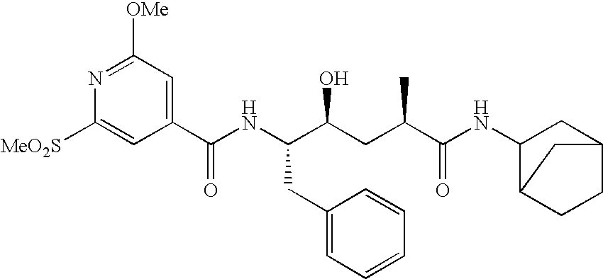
N1=C([OMe])C=C(C(NC(C(CC(C(NC2C3CCC(C2)C3)=O)C)O)CC2=CC=CC=C2)=O)C=C1[MeO2S]
